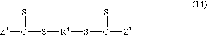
[Z3]C(S[R4]SC([Z3])=S)=S
